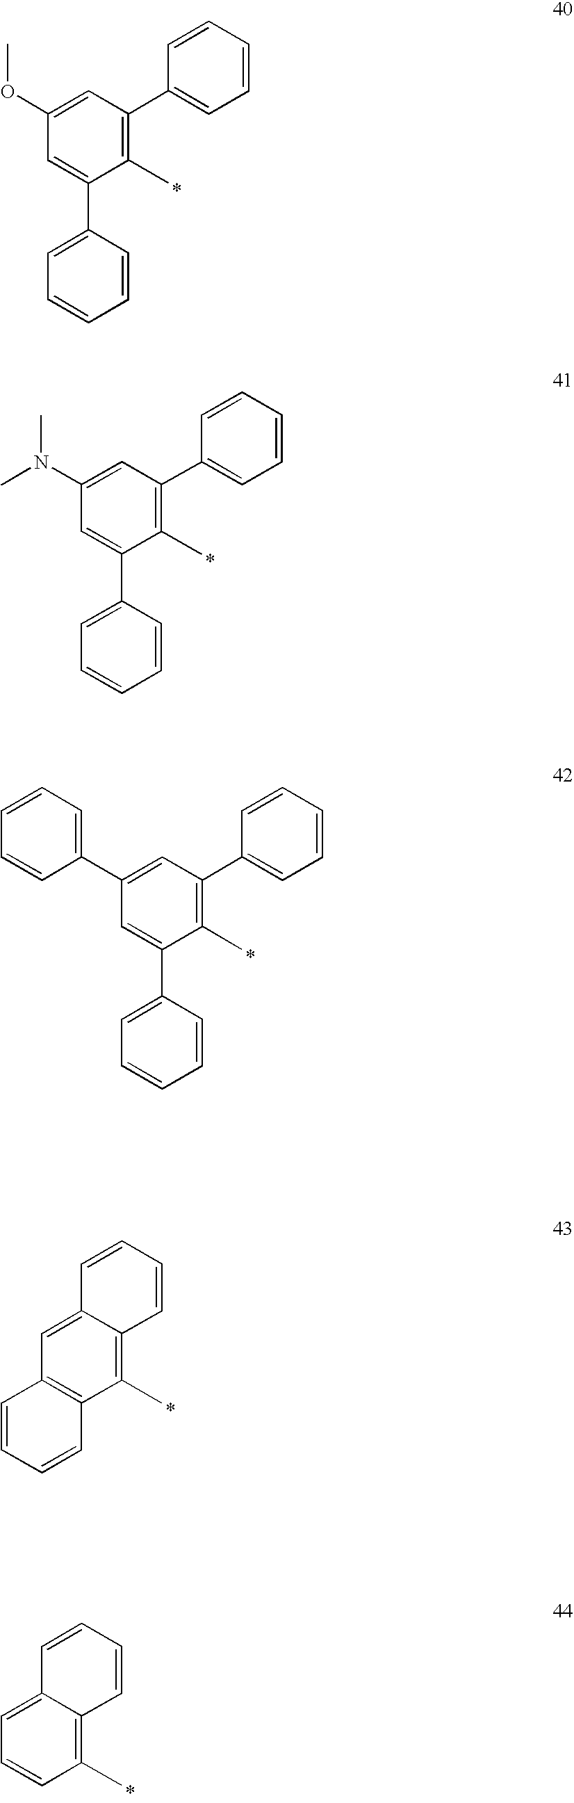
C1(OC)=CC(C2=CC=CC=C2)=C(C)C(C2=CC=CC=C2)=C1.C1(N(C)C)=CC(C2=CC=CC=C2)=C(C)C(C2=CC=CC=C2)=C1.C1(C2=CC=CC=C2)=CC(C2=CC=CC=C2)=C(C)C(C2=CC=CC=C2)=C1.C1=C2C(=C(C)C3=C1C=CC=C3)C=CC=C2.C1=C2C(=C(C)C=C1)C=CC=C2
